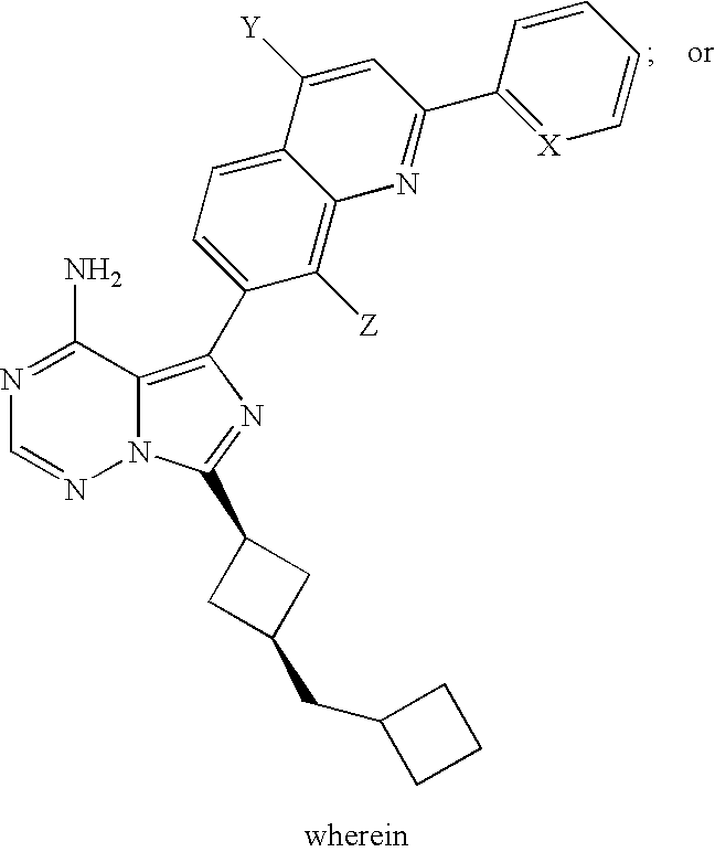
N1=C(N)C2=C(C3=CC=C4C(=C3[Z])N=C(C3=[X]C=CC=C3)C=C4[Y])N=C(C3CC(CC4CCC4)C3)N2N=C1
